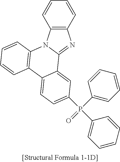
C1=CC2=C(C=C1)N=C1N2C2=C(C3=CC=C(P(C4=CC=CC=C4)(=O)C4=CC=CC=C4)C=C13)C=CC=C2
